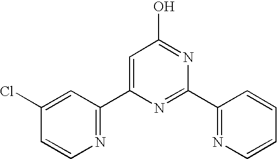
C1=C(C2=NC=CC(Cl)=C2)N=C(C2=NC=CC=C2)N=C1O
